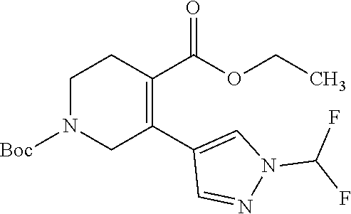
C1N([Boc])CC(C2=CN(C(F)F)N=C2)=C(C(=O)OCC)C1
